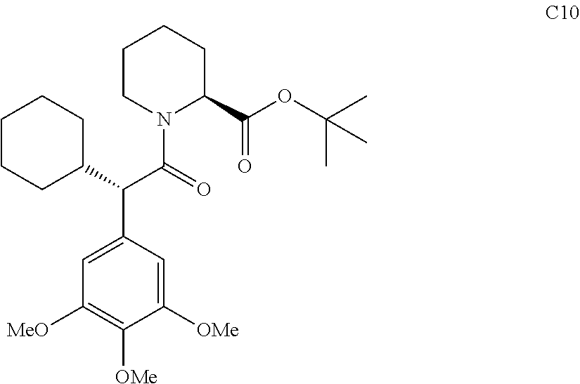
C1CN(C(=O)C(C2=CC([MeO])=C([OMe])C([OMe])=C2)C2CCCCC2)C(C(OC(C)(C)C)=O)CC1
